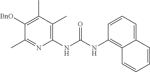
C1(NC(NC2=C3C(=CC=C2)C=CC=C3)=O)=C(C)C(C)=C([BnO])C(C)=N1
